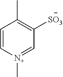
C1=C[N+](C)=CC([SO3])=C1C
